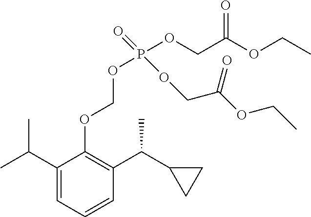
C1(C(C)C)=CC=CC(C(C2CC2)C)=C1OCOP(OCC(OCC)=O)(=O)OCC(OCC)=O
